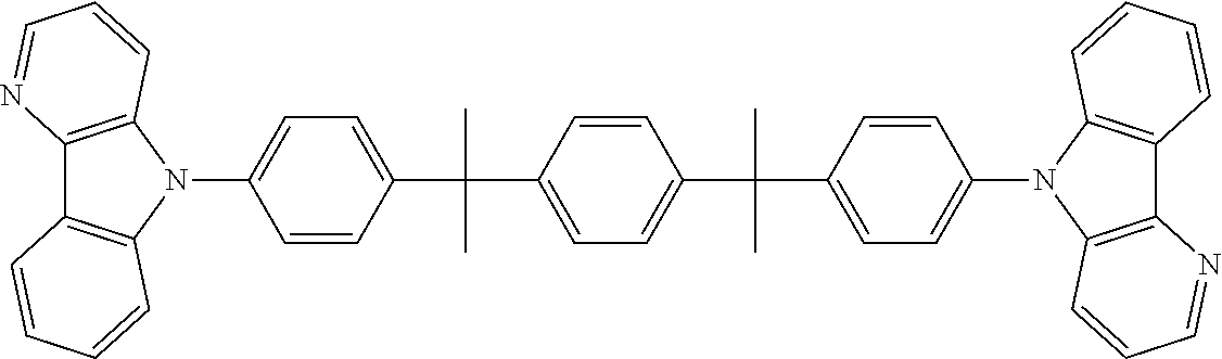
C1(N2C3=C(C4=C2C=CC=N4)C=CC=C3)=CC=C(C(C)(C2=CC=C(C(C)(C3=CC=C(N4C5=C(C6=C4C=CC=N6)C=CC=C5)C=C3)C)C=C2)C)C=C1
